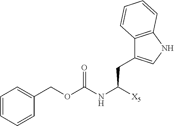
C1=CC=CC(COC(=O)NC(CC2=CNC3=C2C=CC=C3)[X5])=C1
